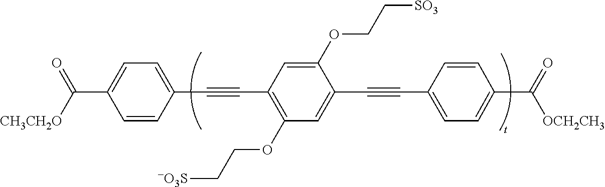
C1=CC(C#CC2=C(OCC[-O3S])C=C(C#CC3=CC=C(C([OCH2CH3])=O)C=C3)C(OCC[SO3])=C2)=CC=C1C(=O)[CH3CH2O]
